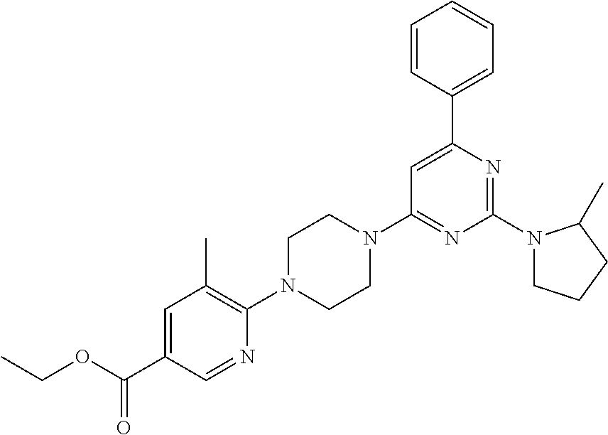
O(C(C1=CC(C)=C(N2CCN(C3=NC(N4CCCC4C)=NC(C4=CC=CC=C4)=C3)CC2)N=C1)=O)CC
